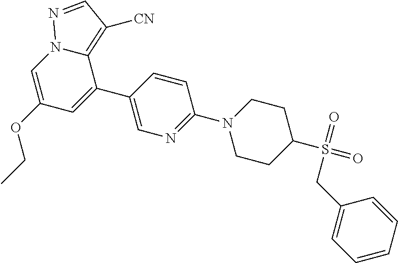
C12=C([CN])C=NN1C=C(OCC)C=C2C1=CN=C(N2CCC(S(=O)(=O)CC3=CC=CC=C3)CC2)C=C1
